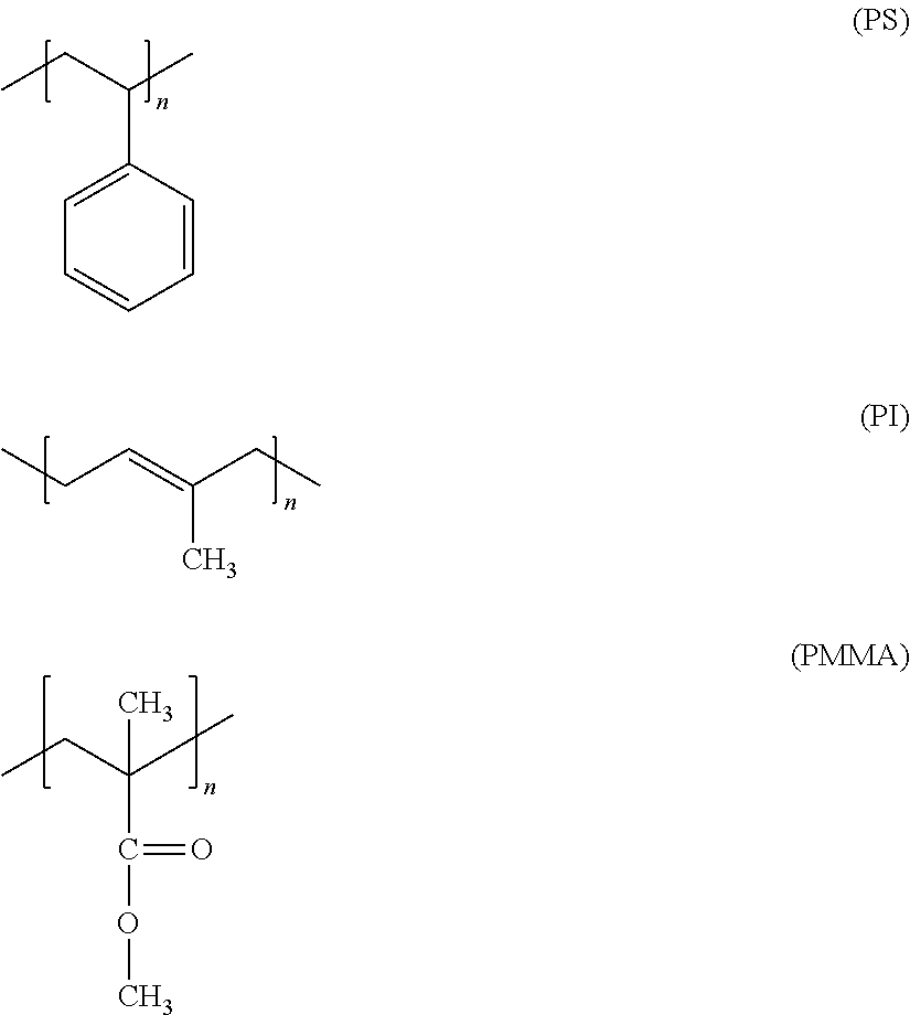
CCC(C)(C)C(OC)=O.CCC=C(CC)C.CCC(C)C1=CC=CC=C1
